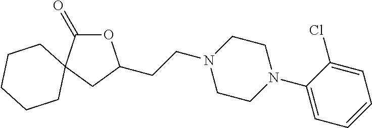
O1C(=O)C2(CC1CCN1CCN(C3=CC=CC=C3Cl)CC1)CCCCC2
